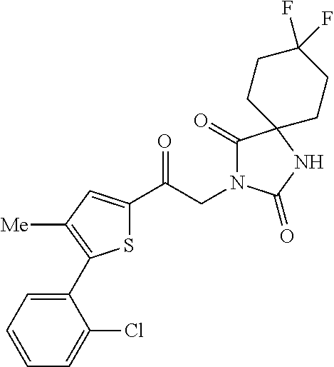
S1C(C(CN2C(=O)C3(NC2=O)CCC(F)(F)CC3)=O)=CC([Me])=C1C1=CC=CC=C1Cl
